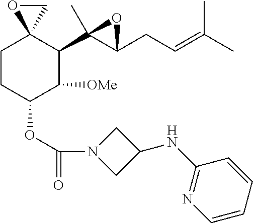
C1CC(OC(=O)N2CC(NC3=NC=CC=C3)C2)C([OMe])C(C2(C)C(CC=C(C)C)O2)C12CO2
